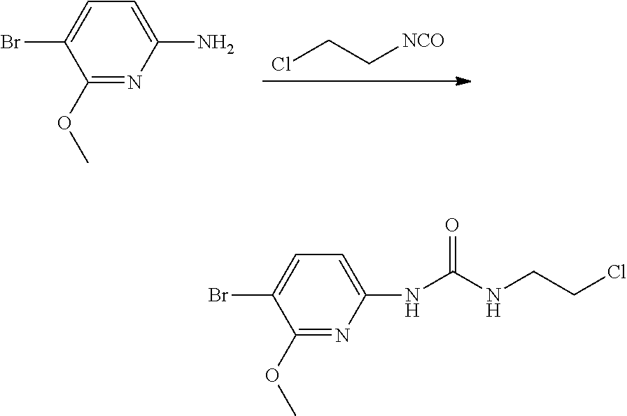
ClCC[NCO].NC1=CC=C(Br)C(OC)=N1.N(C(NCCCl)=O)C1=CC=C(Br)C(OC)=N1
